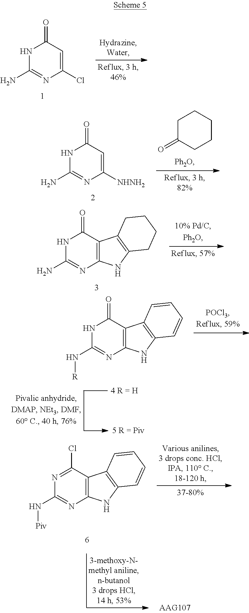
C1(Cl)=CC(=O)NC(N)=N1.C1C(=O)CCCC1.C1([NHNH2])=CC(=O)NC(N)=N1.C12=C(C(=O)NC(N)=N1)C1=C(N2)CCCC1.C12=C(C(=O)NC(N[R])=N1)C1=C(N2)C=CC=C1.C12=C(C(Cl)=NC(N[Piv])=N1)C1=C(N2)C=CC=C1
